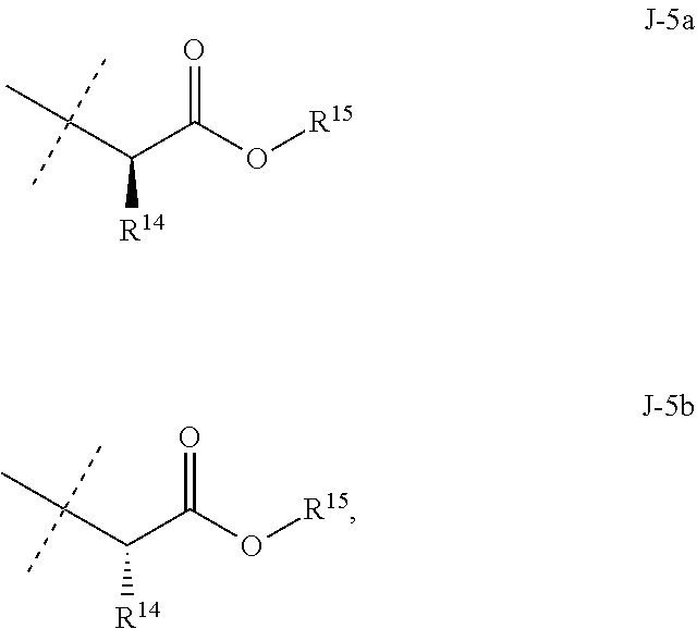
C(C([R14])C(O[R15])=O)(C)(C)C.C(C([R14])C(O[R15])=O)(C)(C)C
